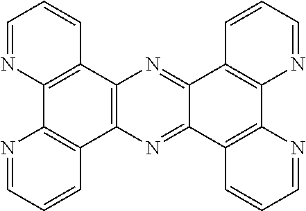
C1=NC2=C(C=C1)C1=C(C3=C2N=CC=C3)N=C2C(=N1)C1=C(C3=C2C=CC=N3)N=CC=C1
